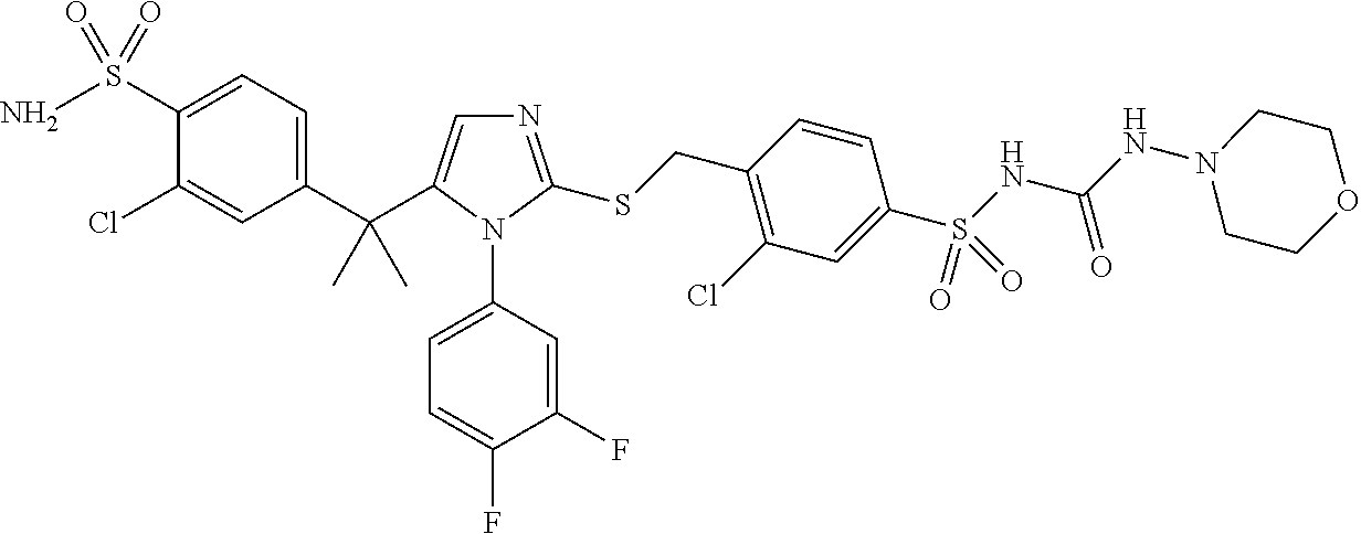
C1(C(C2=CN=C(SCC3=C(Cl)C=C(S(=O)(NC(=O)NN4CCOCC4)=O)C=C3)N2C2=CC=C(F)C(F)=C2)(C)C)=CC=C(S(=O)(N)=O)C(Cl)=C1
